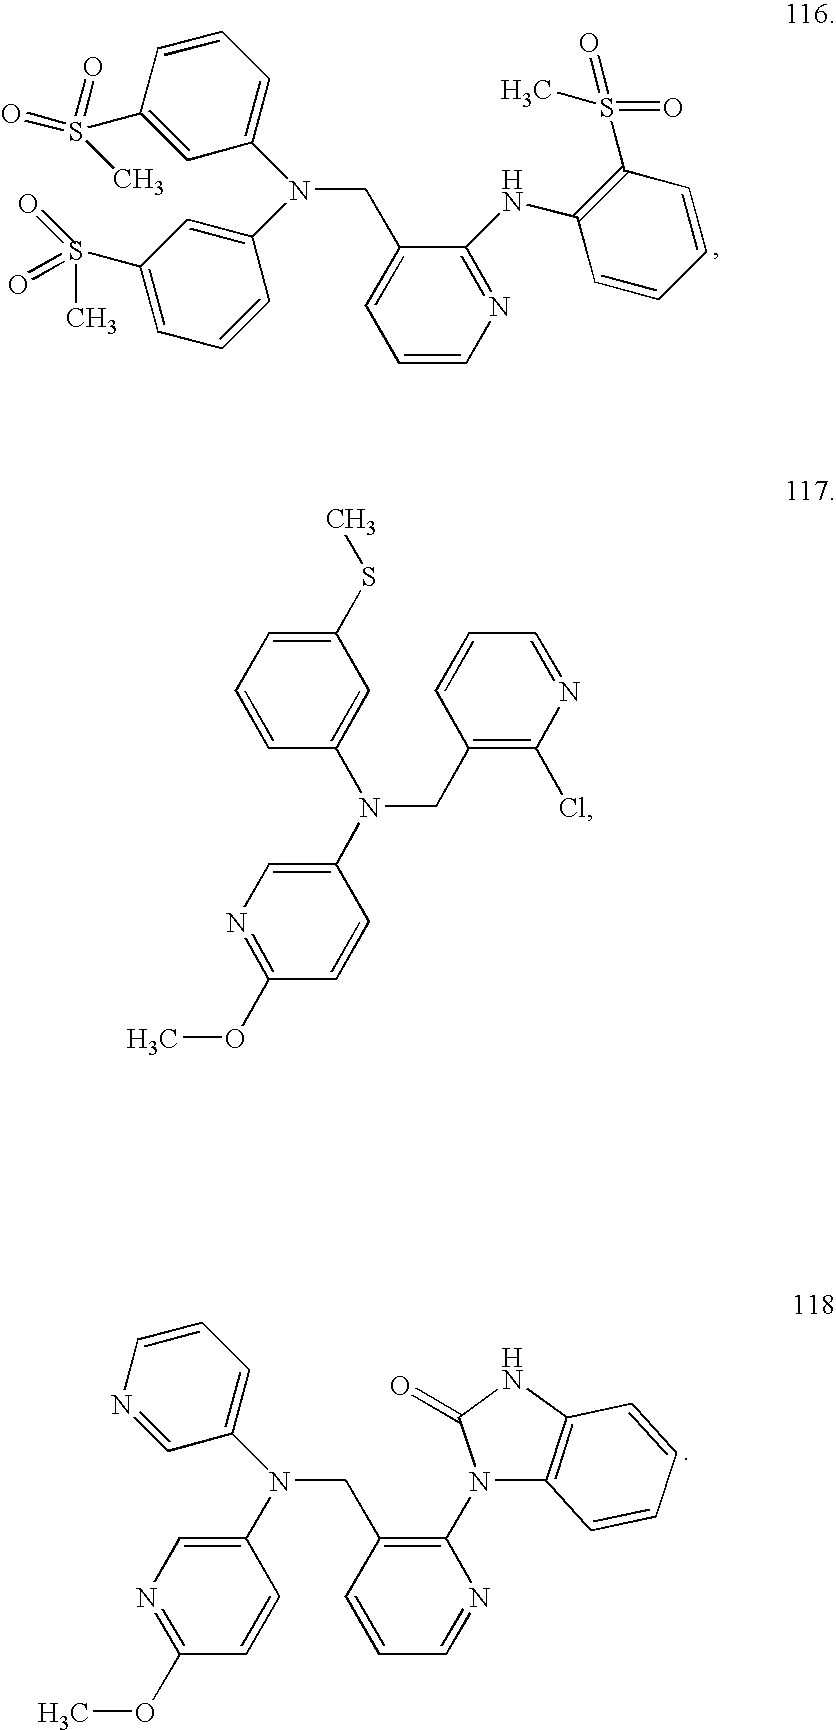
C1=C(CN(C2=CC(S(C)(=O)=O)=CC=C2)C2=CC=CC(S(C)(=O)=O)=C2)C(NC2=C(S(C)(=O)=O)C=CC=C2)=NC=C1.C1(N(CC2=C(N3C4=C(NC3=O)C=CC=C4)N=CC=C2)C2=CC=CN=C2)=CN=C(OC)C=C1.C1(N(CC2=C(Cl)N=CC=C2)C2=CC(SC)=CC=C2)=CN=C(OC)C=C1
